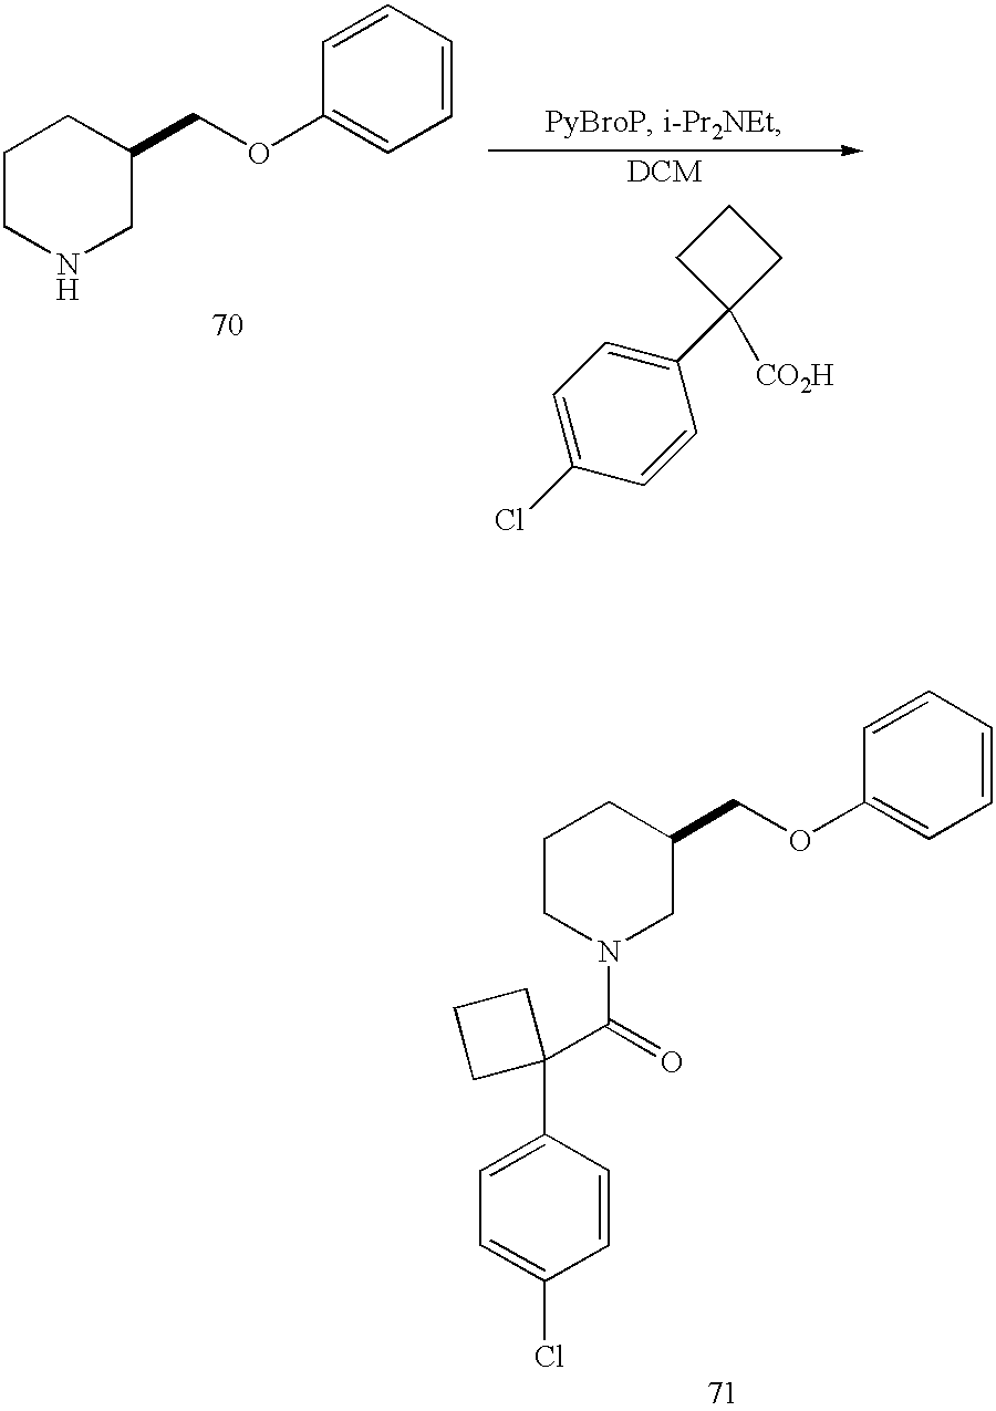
C1CN(C(C2(C3=CC=C(Cl)C=C3)CCC2)=O)CC(COC2=CC=CC=C2)C1.C1CNCC(COC2=CC=CC=C2)C1.C1CCC1([CO2H])C1=CC=C(Cl)C=C1
